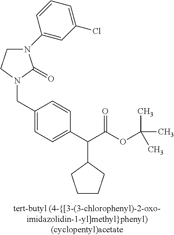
N1(CC2=CC=C(C(C(OC(C)(C)C)=O)C3CCCC3)C=C2)C(=O)N(C2=CC(Cl)=CC=C2)CC1
